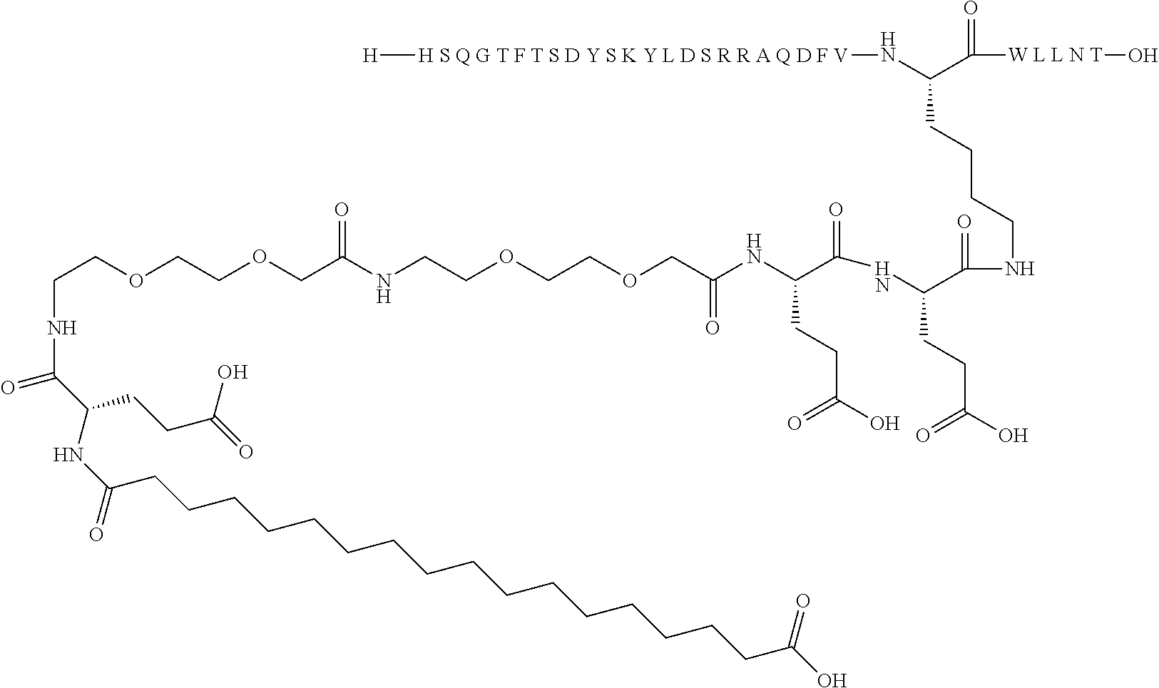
C(COCCOCC(NCCOCCOCC(NC(C(=O)NC(C(NCCCCC(C([W L L N T]O)=O)N[H S Q G T F T S D Y S K Y L D S R R A Q D F V][H])=O)CCC(O)=O)CCC(O)=O)=O)=O)NC(=O)C(CCC(=O)O)NC(=O)CCCCCCCCCCCCCCCCC(O)=O
